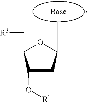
C1(C[R3])OC(C)CC1O[R]
